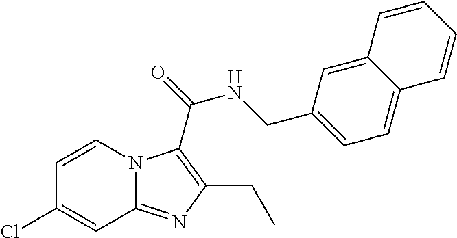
C1=CN2C(=NC(CC)=C2C(=O)NCC2=CC=C3C(=C2)C=CC=C3)C=C1Cl
